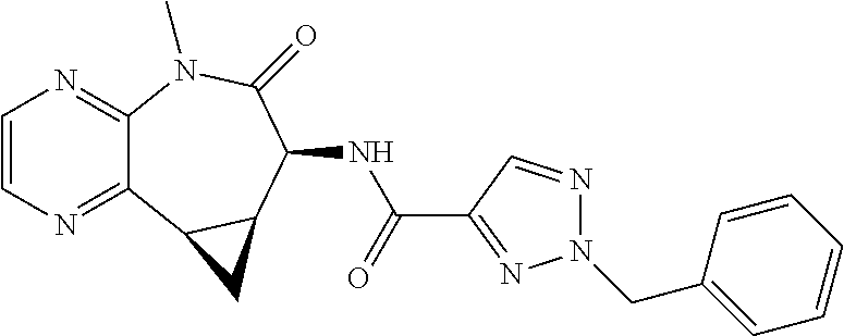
C1=CN=C2C(=N1)N(C)C(=O)C(NC(C1=NN(CC3=CC=CC=C3)N=C1)=O)C1C2C1
